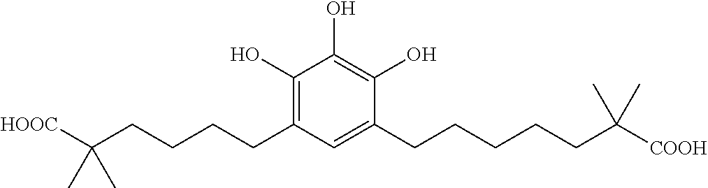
C1(O)=C(CCCCC([HOOC])(C)C)C=C(CCCCCC([COOH])(C)C)C(O)=C1O
